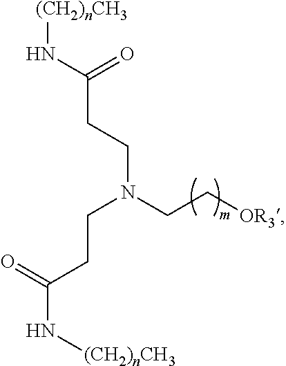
C(=O)(N[(CH2)nCH3])CCN(CC[OR3])CCC(N[(CH2)nCH3])=O
